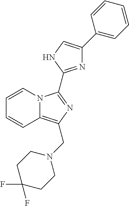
N1=C(C2=NC(CN3CCC(F)(F)CC3)=C3N2C=CC=C3)NC=C1C1=CC=CC=C1
